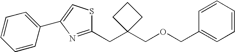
C1(COCC2(CC3=NC(C4=CC=CC=C4)=CS3)CCC2)=CC=CC=C1
